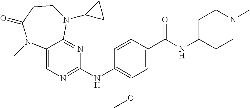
C12=CN=C(NC3=C(OC)C=C(C(NC4CCN(C)CC4)=O)C=C3)N=C1N(C1CC1)CCC(=O)N2C
